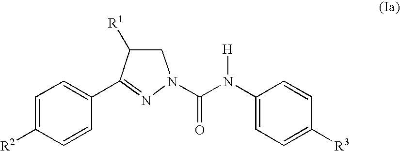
C1=C([R2])C=CC(C2=NN(C(N(C3=CC=C([R3])C=C3)[H])=O)CC2[R1])=C1
